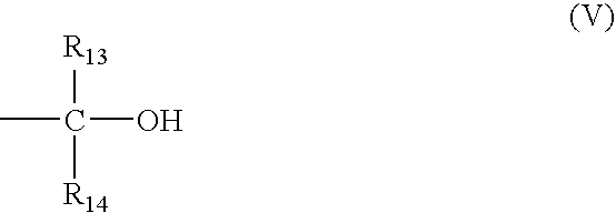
CC([R13])(O)[R14]
